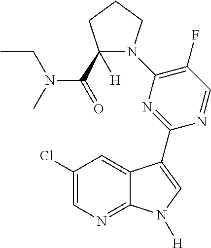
C1(Cl)=CN=C2C(=C1)C(C1=NC(N3C(C(=O)N(C)CC)([H])CCC3)=C(F)C=N1)=CN2[H]
